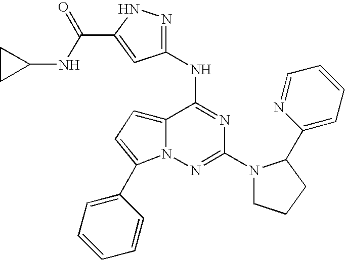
C12=CC=C(C3=CC=CC=C3)N1N=C(N1CCCC1C1=CC=CC=N1)N=C2NC1=NNC(C(NC2CC2)=O)=C1
